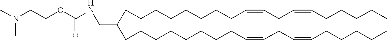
CN(CCOC(NCC(CCCCCCCCC=CCC=CCCCCC)CCCCCCCCC=CCC=CCCCCC)=O)C
